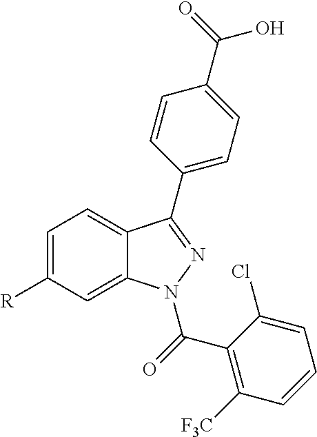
C1=C([R])C=C2C(=C1)C(C1=CC=C(C(O)=O)C=C1)=NN2C(C1=C([F3C])C=CC=C1Cl)=O
